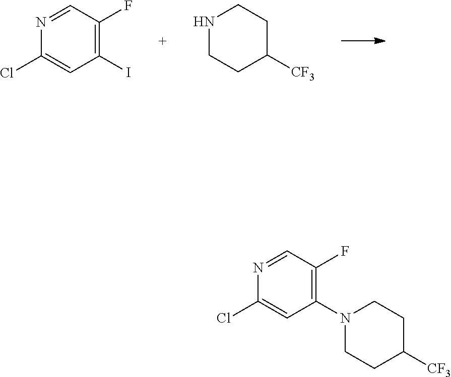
N1CCC([CF3])CC1.C1(I)=C(F)C=NC(Cl)=C1.C1(N2CCC([CF3])CC2)=C(F)C=NC(Cl)=C1
